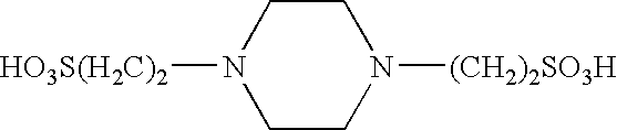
C1CN([(CH2)2SO3H])CCN1[HO3S(H2C)2]
